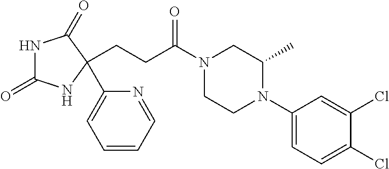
N1C(=O)NC(C2=CC=CC=N2)(CCC(N2CCN(C3=CC=C(Cl)C(Cl)=C3)C(C)C2)=O)C1=O
